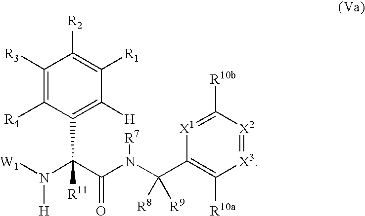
[W1]N(C(C(N(C([R8])([R9])C1=C([R10a])[X3]=[X2]C([R10b])=[X1]1)[R7])=O)(C1=C([H])C([R1])=C([R2])C([R3])=C1[R4])[R11])[H]
